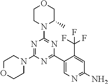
C1OCCN(C2=NC(N3C(C)COCC3)=NC(C3=CN=C(N)C=C3C(F)(F)F)=N2)C1
